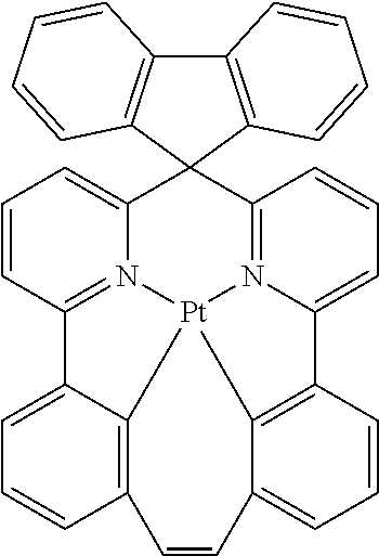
C12=N3C(=CC=C1)C1(C4=N5C(=CC=C4)C4=C6C(=CC=C4)C=CC4=C(C2=CC=C4)[Pt]356)C2=C(C3=C1C=CC=C3)C=CC=C2
